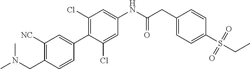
C1(CN(C)C)=C([NC])C=C(C2=C(Cl)C=C(NC(CC3=CC=C(S(=O)(=O)CC)C=C3)=O)C=C2Cl)C=C1
